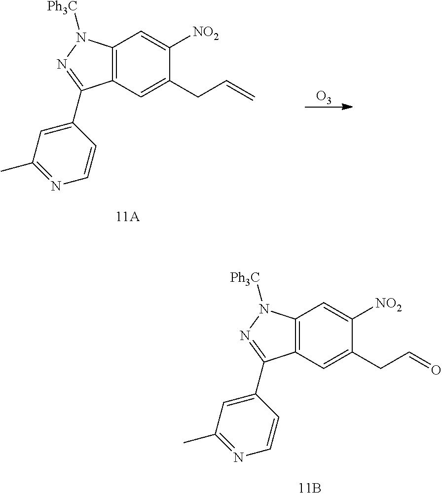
C1(C2=NN([Ph3C])C3=C2C=C(CC=O)C([NO2])=C3)=CC(C)=NC=C1.C1(C2=NN([Ph3C])C3=C2C=C(CC=C)C([NO2])=C3)=CC(C)=NC=C1.[O3]
